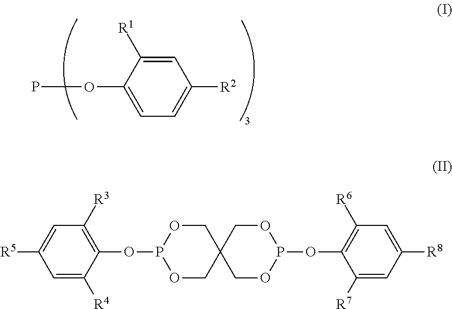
C1=C([R1])C(OP)=CC=C1[R2].C1=C([R4])C(OP2OCC3(CO2)COP(OC2=C([R6])C=C([R8])C=C2[R7])OC3)=C([R3])C=C1[R5]
